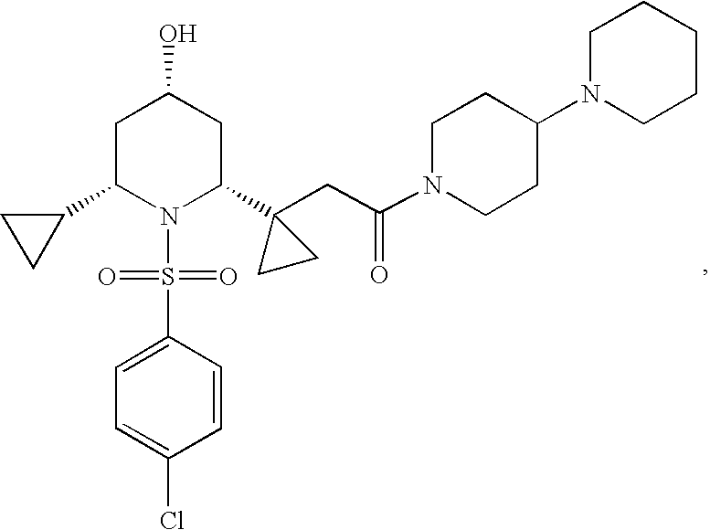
C1(C2N(S(C3=CC=C(Cl)C=C3)(=O)=O)C(C3(CC(N4CCC(N5CCCCC5)CC4)=O)CC3)CC(O)C2)CC1
